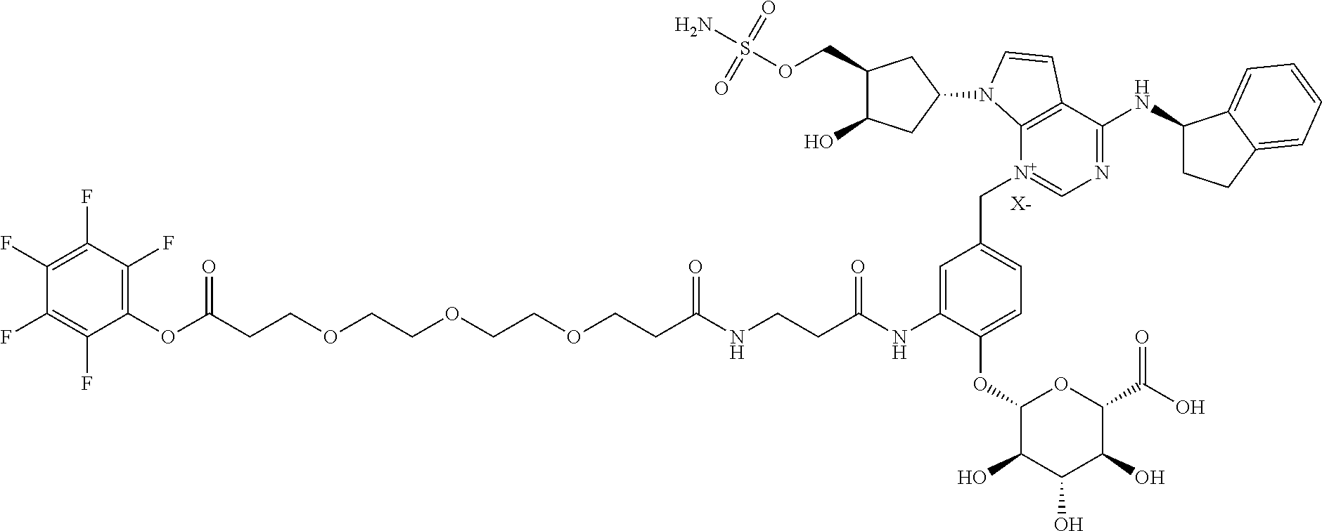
C(OCCOCCC(NCCC(NC1=CC(C[N+]2=CN=C(NC3CCC4=CC=CC=C34)C3=C2N(C2CC(COS(N)(=O)=O)C(O)C2)C=C3)=CC=C1OC1C(O)C(O)C(O)C(C(O)=O)O1)=O)=O)COCCC(OC1=C(F)C(F)=C(F)C(F)=C1F)=O.[X-]
